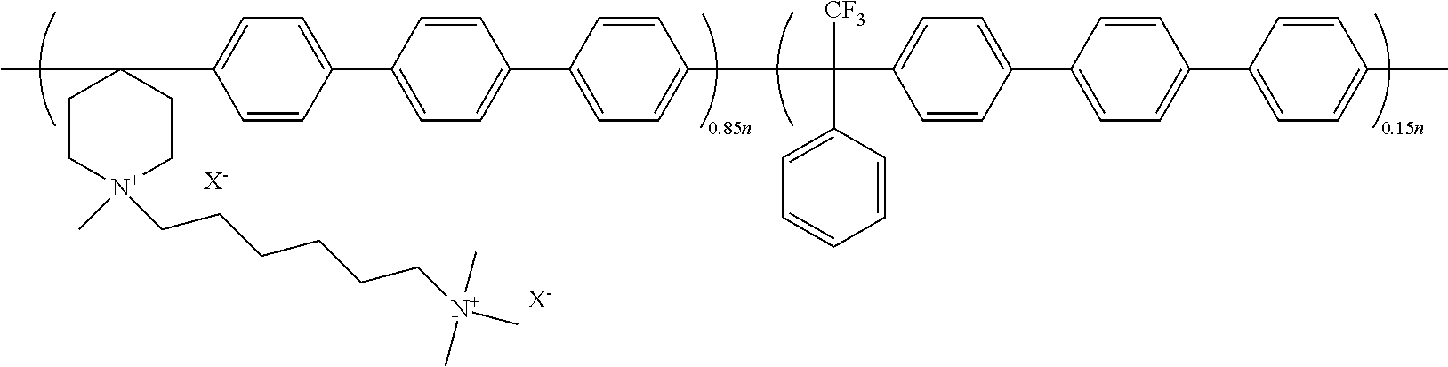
CC1(C2=CC=C(C3=CC=C(C4=CC=C(C([CF3])(C5=CC=C(C6=CC=C(C7=CC=C(C)C=C7)C=C6)C=C5)C5=CC=CC=C5)C=C4)C=C3)C=C2)CC[N+](C)(CCCCCC[N+](C)(C)C)CC1.[X-].[X-]
